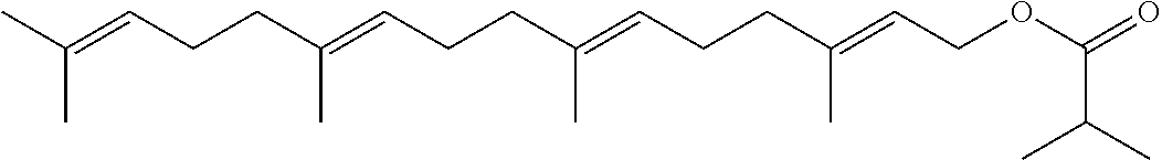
CC(=CCCC(=CCCC(=CCCC(=CCOC(=O)C(C)C)C)C)C)C
